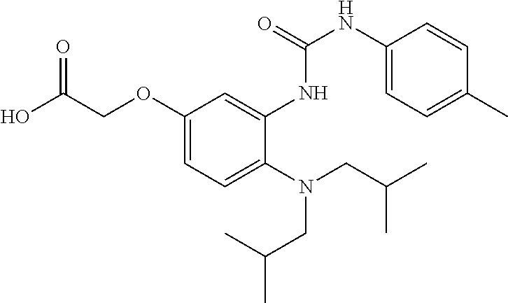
OC(COC1=CC=C(N(CC(C)C)CC(C)C)C(NC(=O)NC2=CC=C(C)C=C2)=C1)=O
